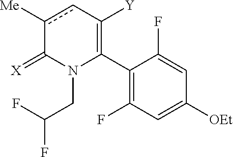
C1(C2=C([Y])cc([Me])C(=[X])N2CC(F)F)=C(F)C=C([OEt])C=C1F
